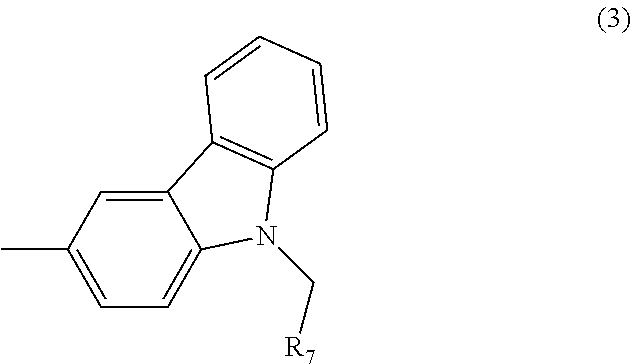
C1=C(C)C=C2C(=C1)N(C[R7])C1=C2C=CC=C1
